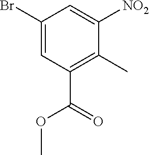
C1(Br)=CC(C(OC)=O)=C(C)C([NO2])=C1
